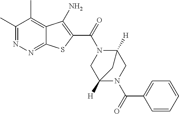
C1(C)=NN=C2C(=C1C)C(N)=C(C(=O)N1CC3([H])N(C(=O)C4=CC=CC=C4)CC1([H])C3)S2
